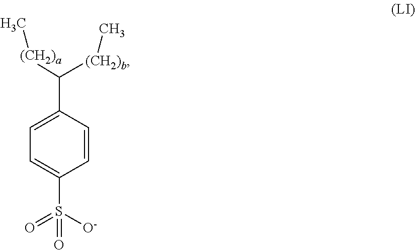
C1=CC(C([(CH2)a]C)[(CH2)b]C)=CC=C1S([O-])(=O)=O
